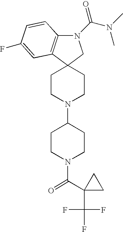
N1(C(N(C)C)=O)C2=C(C3(C1)CCN(C1CCN(C(=O)C4(C(F)(F)F)CC4)CC1)CC3)C=C(F)C=C2
